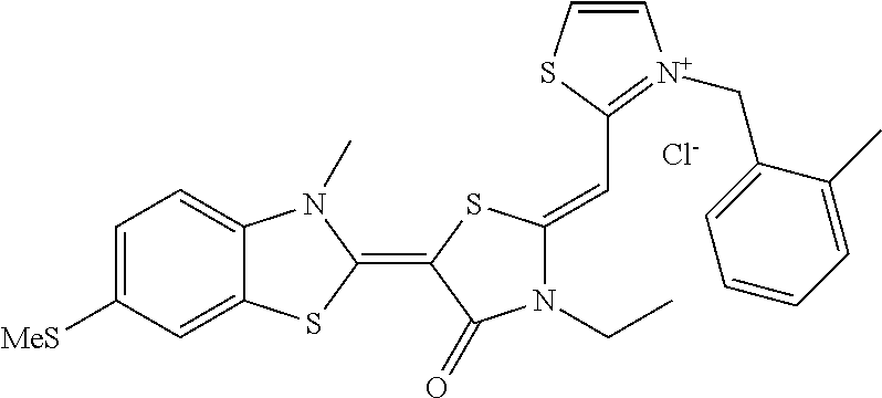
[Cl-].C1=C([MeS])C=C2C(=C1)N(C)C(=C1C(=O)N(CC)C(=CC3=[N+](CC4=CC=CC=C4C)C=CS3)S1)S2
